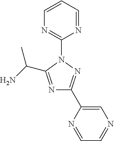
N1=C(C(N)C)N(C2=NC=CC=N2)N=C1C1=CN=CC=N1
